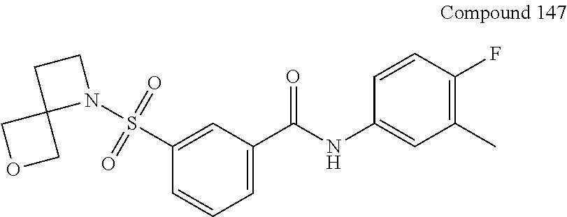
S(=O)(=O)(C1=CC(C(NC2=CC(C)=C(F)C=C2)=O)=CC=C1)N1CCC12COC2
